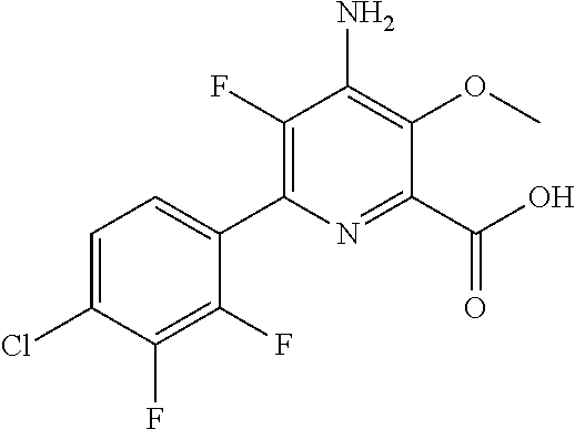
C1(F)=C(C2=CC=C(Cl)C(F)=C2F)N=C(C(O)=O)C(OC)=C1N
